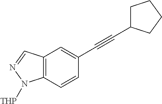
C12=C(C=CC(C#CC3CCCC3)=C1)N([THP])N=C2
